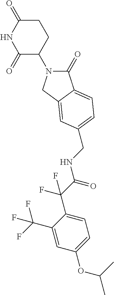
C1(=O)N(C2CCC(=O)NC2=O)CC2=CC(CNC(C(F)(F)C3=CC=C(OC(C)C)C=C3C(F)(F)F)=O)=CC=C12
